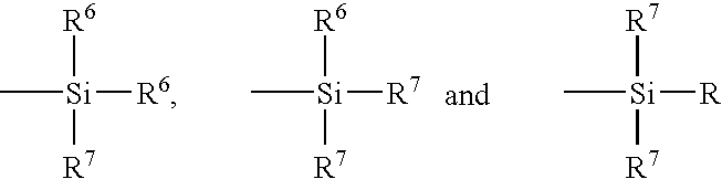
[R6][Si]([R7])(C)[R7].[R6][Si]([R6])(C)[R7].[R7][Si]([R])(C)[R7]
